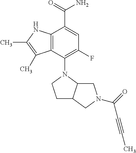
C12=C(C(N3CCC4C3CN(C(C#CC)=O)C4)=C(F)C=C1C(=O)N)C(C)=C(C)N2
